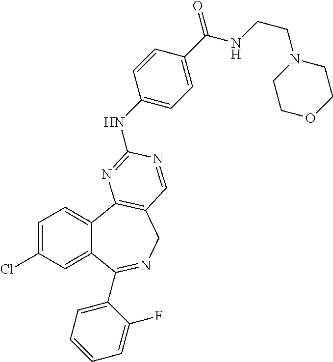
C1=C(Cl)C=C2C(=C1)C1=C(CN=C2C2=CC=CC=C2F)C=NC(NC2=CC=C(C(NCCN3CCOCC3)=O)C=C2)=N1
